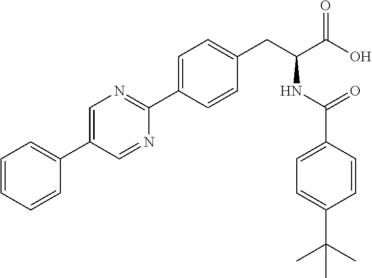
C1=CC=C(C2=CN=C(C3=CC=C(CC(NC(=O)C4=CC=C(C(C)(C)C)C=C4)C(O)=O)C=C3)N=C2)C=C1
